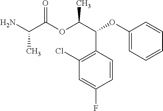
NC(C(OC(C(C1=C(Cl)C=C(F)C=C1)OC1=CC=CC=C1)C)=O)C
